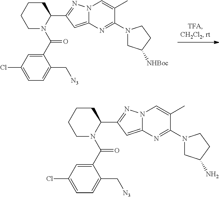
C1CCCC(C2=NN3C(=C2)N=C(N2CC([NHBoc])CC2)C(C)=C3)N1C(=O)C1=CC(Cl)=CC=C1C[N3].C1CCCC(C2=NN3C(=C2)N=C(N2CC(N)CC2)C(C)=C3)N1C(=O)C1=CC(Cl)=CC=C1C[N3]
